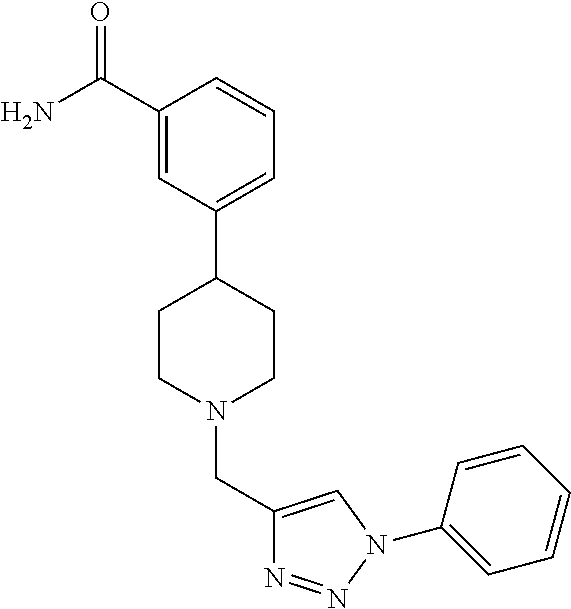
C1(C(N)=O)=CC(C2CCN(CC3=CN(C4=CC=CC=C4)N=N3)CC2)=CC=C1
